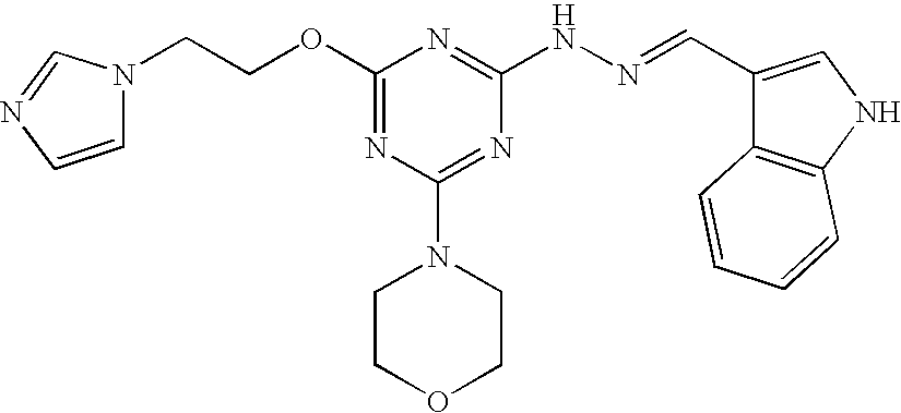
C(COC1=NC(N2CCOCC2)=NC(NN=CC2=CNC3=C2C=CC=C3)=N1)N1C=CN=C1
